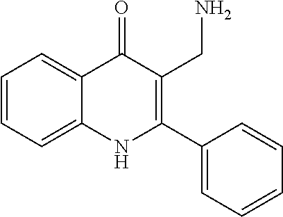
C1=CC=C2C(=C1)C(=O)C(CN)=C(C1=CC=CC=C1)N2
